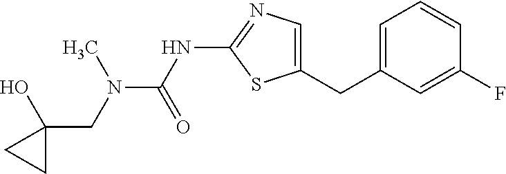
C1=C(CC2=CN=C(NC(=O)N(C)CC3(O)CC3)S2)C=C(F)C=C1
